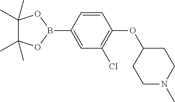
C1=CC(B2OC(C)(C)C(C)(C)O2)=CC(Cl)=C1OC1CCN(C)CC1
